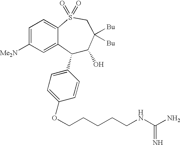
C1(C2=CC=C(OCCCCCNC(N)=N)C=C2)C(O)C([Bu])([Bu])CS(=O)(=O)C2=CC=C([Me2N])C=C12
